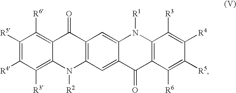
C12=C(C=C3C(=C1)N([R1])C1=C(C3=O)C([R6])=C([R5])C([R4])=C1[R3])N([R2])C1=C([R3])C([R4])=C([R5])C([R6])=C1C2=O
